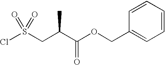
C1=CC(COC(C(CS(Cl)(=O)=O)C)=O)=CC=C1
